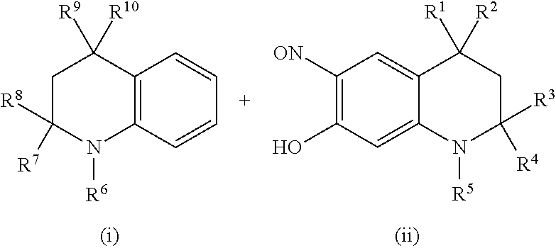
C1C([R7])([R8])N([R6])C2=C(C1([R9])[R10])C=CC=C2.C1([ON])=C(O)C=C2C(=C1)C([R2])([R1])CC([R4])([R3])N2[R5]
